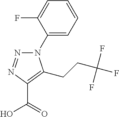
N1(C2=CC=CC=C2F)N=NC(C(=O)O)=C1CCC(F)(F)F
